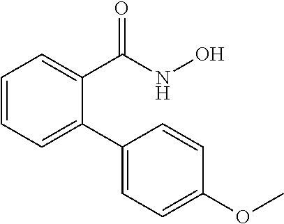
C1=CC=C(C2=CC=C(OC)C=C2)C(C(NO)=O)=C1
